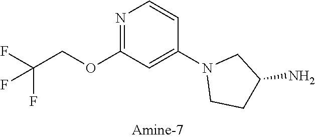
N1=C(OCC(F)(F)F)C=C(N2CCC(N)C2)C=C1
